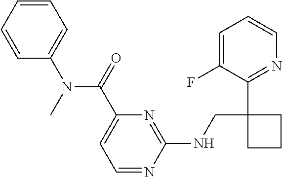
C1(CNC2=NC(C(N(C3=CC=CC=C3)C)=O)=CC=N2)(C2=NC=CC=C2F)CCC1
